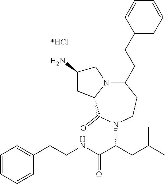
C1=CC=CC(CCNC(C(CC(C)C)N2C(=O)C3N(CC(N)C3)C(CCC3=CC=CC=C3)CC2)=O)=C1
